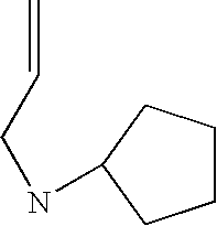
C(CNC1CCCC1)=C
